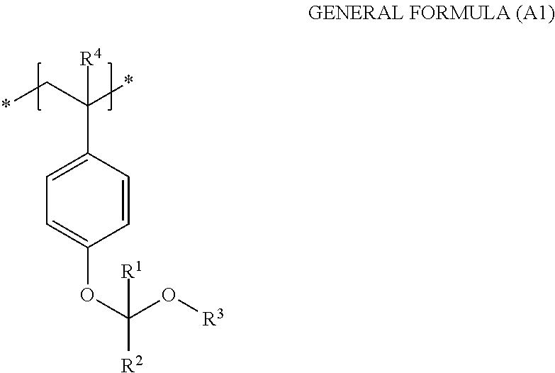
C1=C(C(*)(C*)[R4])C=CC(OC([R2])(O[R3])[R1])=C1
